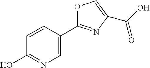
C1(O)=NC=C(C2=NC(C(O)=O)=CO2)C=C1
